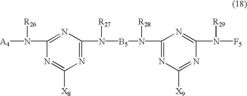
[A4]N([R26])C1=NC(N([R27])[B5]N([R28])C2=NC([X9])=NC(N([R29])[F5])=N2)=NC([X8])=N1
